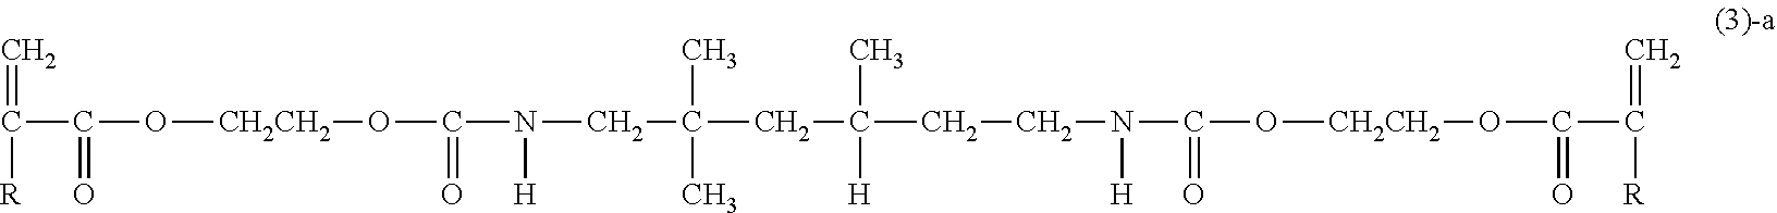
C(C(O[CH2CH2]OC(=O)N([H])CC(C)(C)CC(C)([H])CCN([H])C(=O)O[CH2CH2]OC(C([R])=C)=O)=O)(=C)[R]
